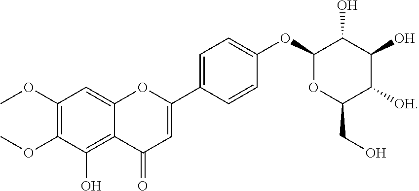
C12=C(O)C(OC)=C(OC)C=C1OC(C1=CC=C(OC3OC(CO)C([OH])C(O)C3O)C=C1)=CC2=O
